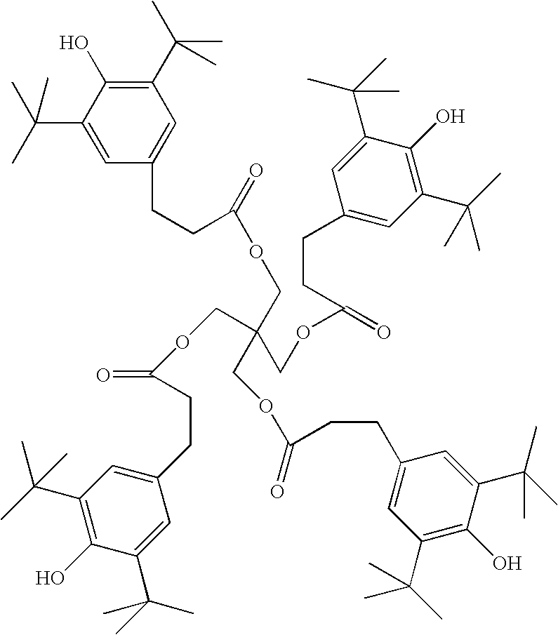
C1(C(C)(C)C)=C(O)C(C(C)(C)C)=CC(CCC(OCC(COC(=O)CCC2=CC(C(C)(C)C)=C(O)C(C(C)(C)C)=C2)(COC(CCC2=CC(C(C)(C)C)=C(O)C(C(C)(C)C)=C2)=O)COC(CCC2=CC(C(C)(C)C)=C(O)C(C(C)(C)C)=C2)=O)=O)=C1
